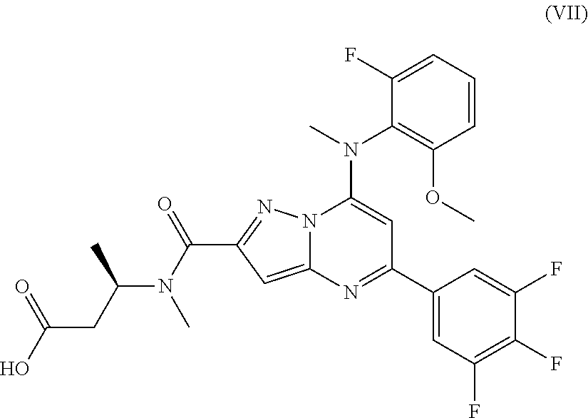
C1(C2=NC3=CC(C(=O)N(C(CC(O)=O)C)C)=NN3C(N(C)C3=C(OC)C=CC=C3F)=C2)=CC(F)=C(F)C(F)=C1
